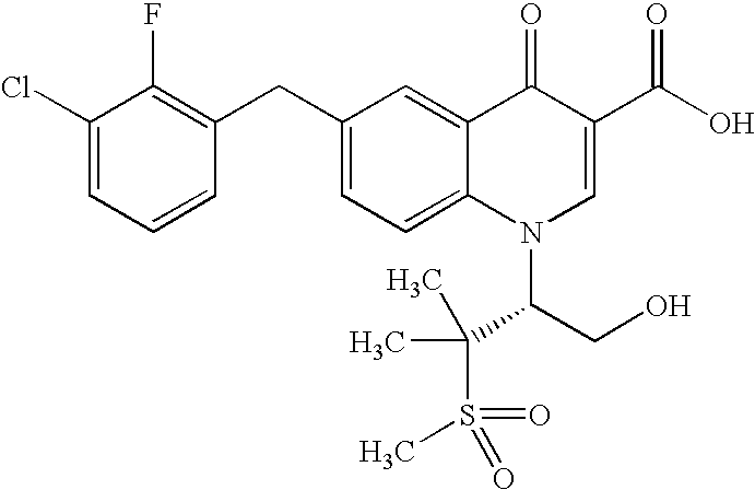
C1(Cl)=CC=CC(CC2=CC=C3C(=C2)C(=O)C(C(O)=O)=CN3C(CO)C(S(C)(=O)=O)(C)C)=C1F
